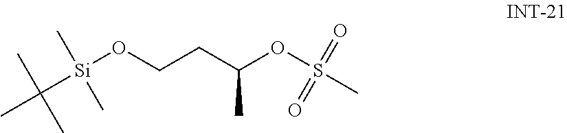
CC([Si](OCCC(OS(C)(=O)=O)C)(C)C)(C)C
